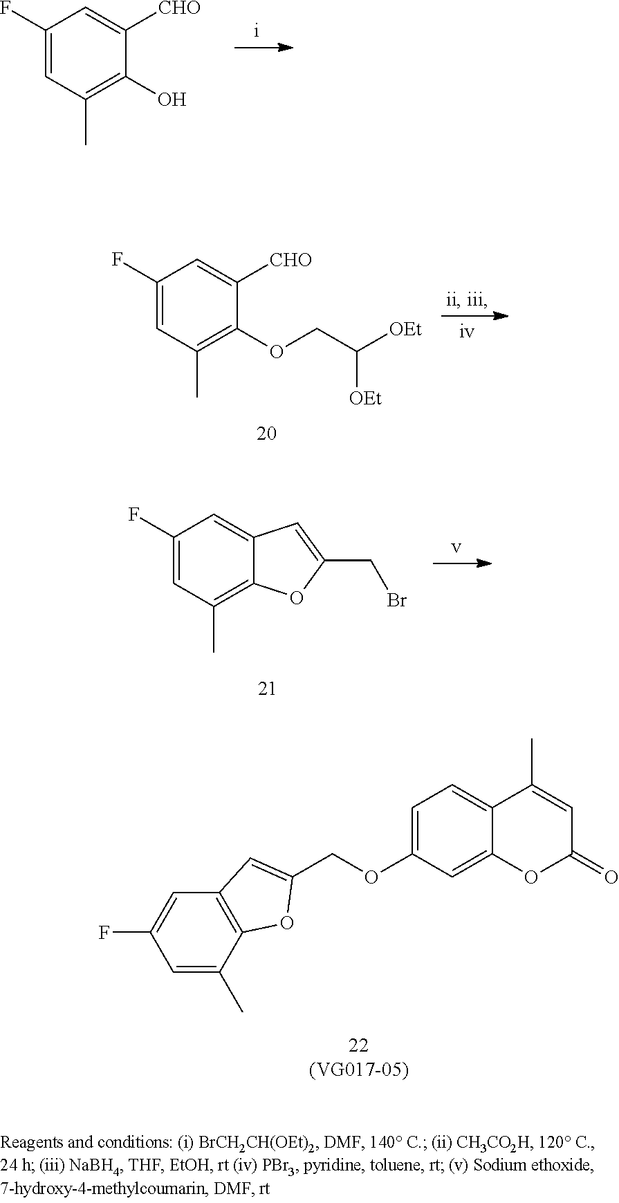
C1(F)=CC(C)=C(O)C([CHO])=C1.C1(F)=CC(C)=C(OCC([OEt])[OEt])C([CHO])=C1.C1(F)=CC(C)=C2C(=C1)C=C(CBr)O2.C1=C(F)C=C(C)C2=C1C=C(COC1=CC=C3C(=C1)OC(=O)C=C3C)O2
